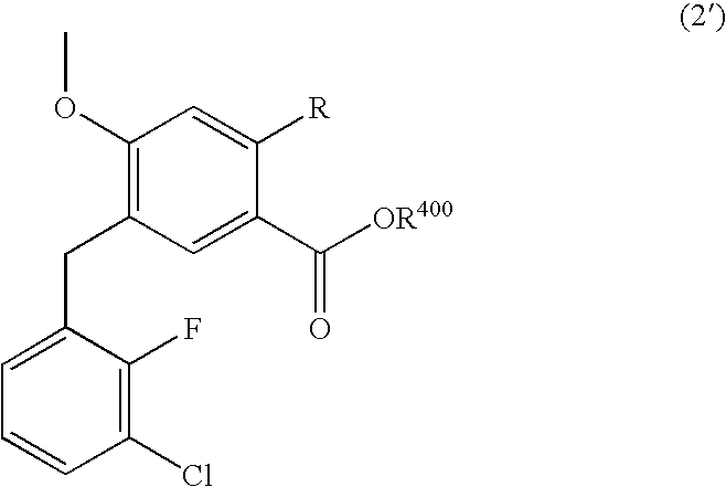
C1=C(CC2=C(OC)C=C([R])C(C(=O)[OR400])=C2)C(F)=C(Cl)C=C1
